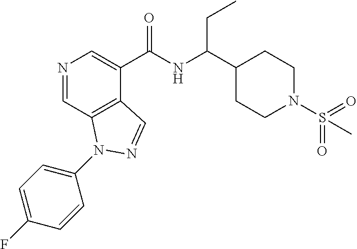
N1=CC2=C(C(C(NC(C3CCN(S(C)(=O)=O)CC3)CC)=O)=C1)C=NN2C1=CC=C(F)C=C1
